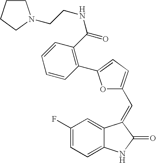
C1(F)=CC=C2C(=C1)C(=CC1=CC=C(C3=C(C(=O)NCCN4CCCC4)C=CC=C3)O1)C(=O)N2
